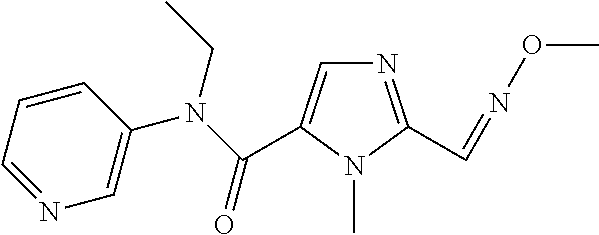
N1=C(C=NOC)N(C)C(C(N(C2=CN=CC=C2)CC)=O)=C1
